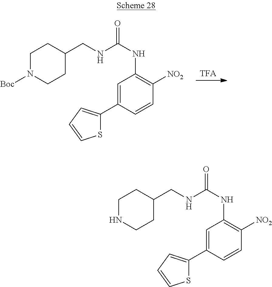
[TFA].C1(C2=CC=CS2)=CC(NC(NCC2CCN([Boc])CC2)=O)=C([NO2])C=C1.C1(C2=CC=CS2)=CC(NC(NCC2CCNCC2)=O)=C([NO2])C=C1
